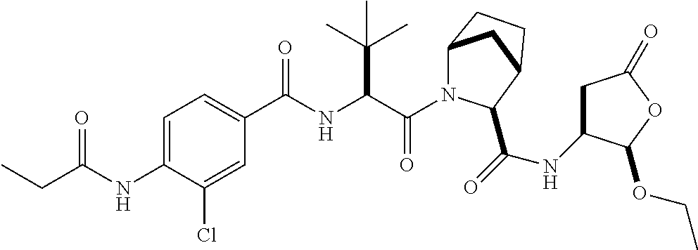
C(=O)(C(C(C)(C)C)NC(=O)C1=CC=C(NC(CC)=O)C(Cl)=C1)N1C2CC(CC2)C1C(NC1CC(=O)OC1OCC)=O
